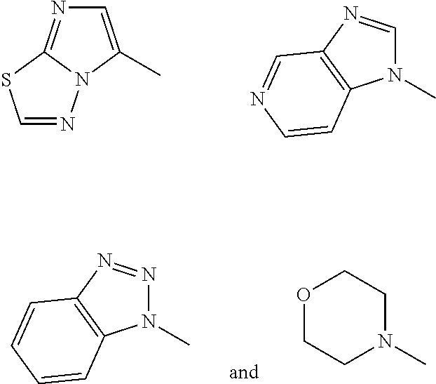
C1=C(C)N2C(=N1)SC=N2.N1(C)C=NC2=C1C=CN=C2.N1(C)N=NC2=C1C=CC=C2.O1CCN(C)CC1
